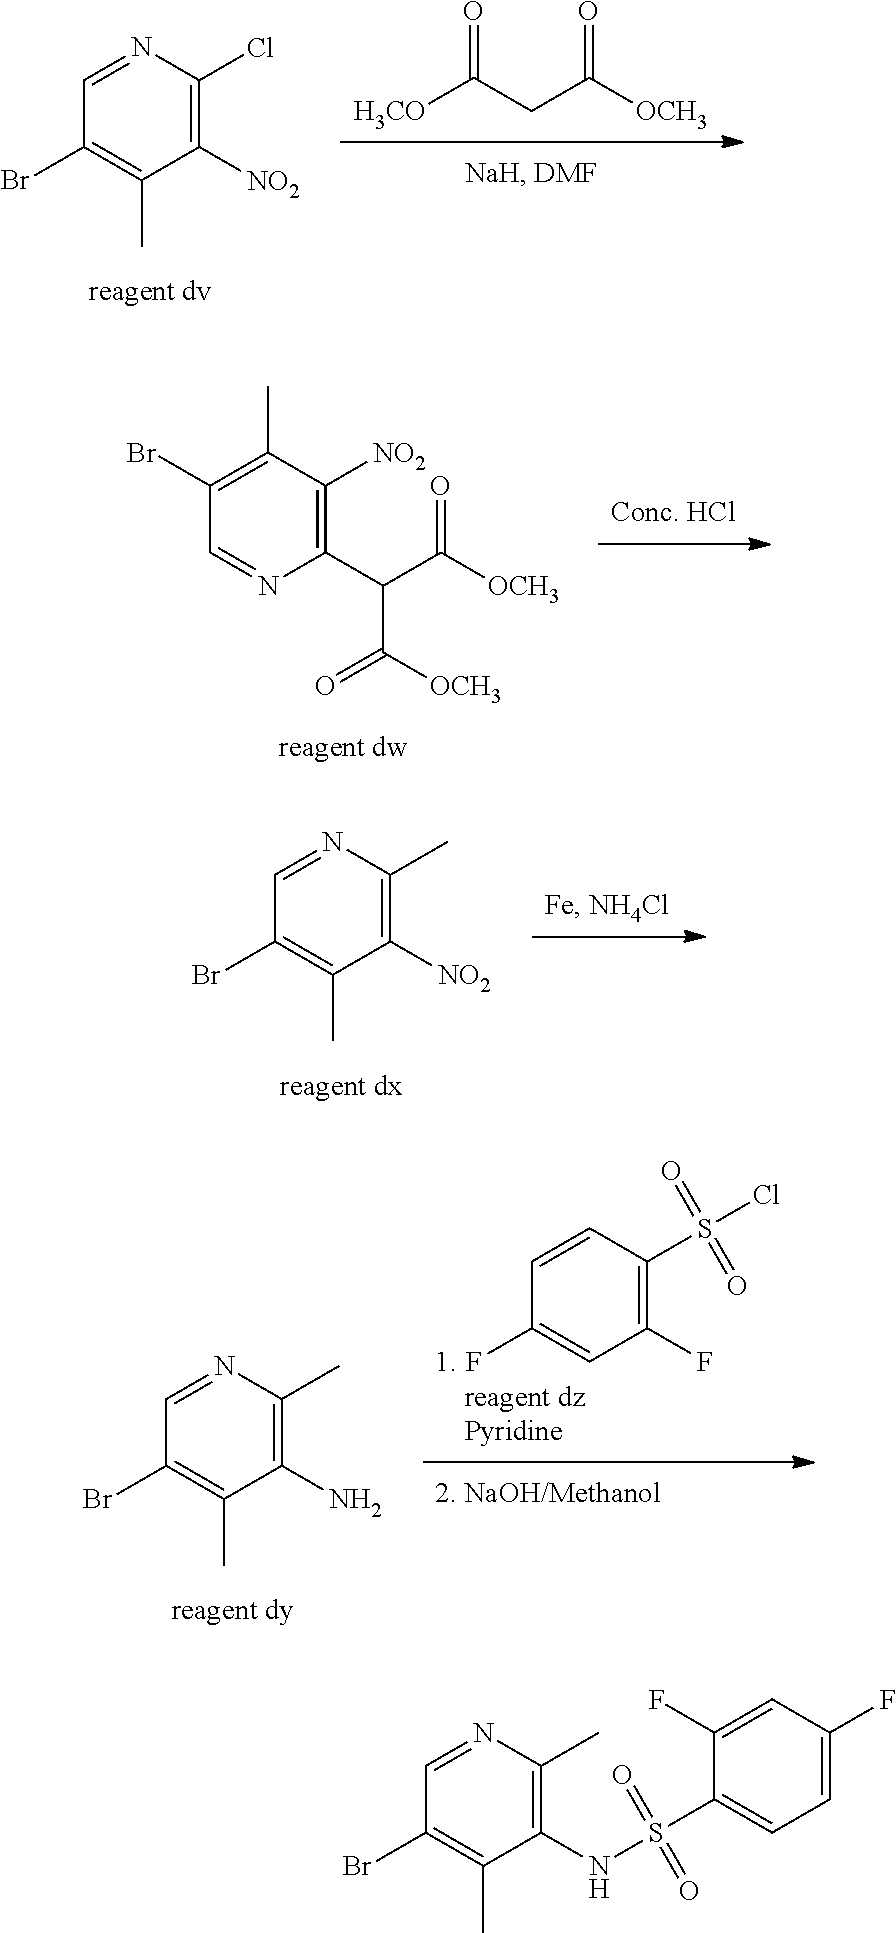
[H3CO]C(=O)CC([OCH3])=O.C1(Br)=C(C)C([NO2])=C(Cl)N=C1.C1(Br)=C(C)C([NO2])=C(C(C([OCH3])=O)C([OCH3])=O)N=C1.C1(Br)=C(C)C([NO2])=C(C)N=C1.C1(F)=CC(F)=C(S(Cl)(=O)=O)C=C1.C1(Br)=C(C)C(N)=C(C)N=C1.C1(Br)=C(C)C(NS(C2=CC=C(F)C=C2F)(=O)=O)=C(C)N=C1
